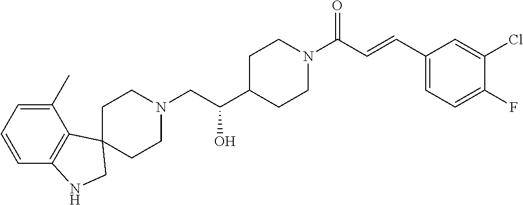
C1CN(CC(C2CCN(C(C=CC3=CC=C(F)C(Cl)=C3)=O)CC2)O)CCC12C1=C(C=CC=C1C)NC2
